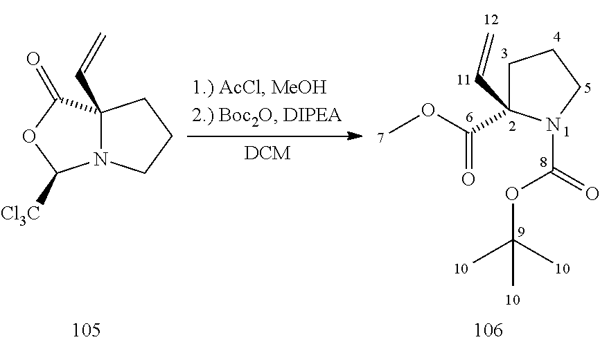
C12(C=C)N(CCC1)C([Cl3C])OC2=O.C1C(C(=O)OC)(C=C)N(C(OC(C)(C)C)=O)CC1
